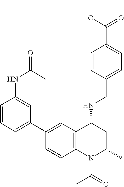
C(C1=CC=C(C(OC)=O)C=C1)NC1CC(C)N(C(C)=O)C2=C1C=C(C1=CC=CC(NC(=O)C)=C1)C=C2
